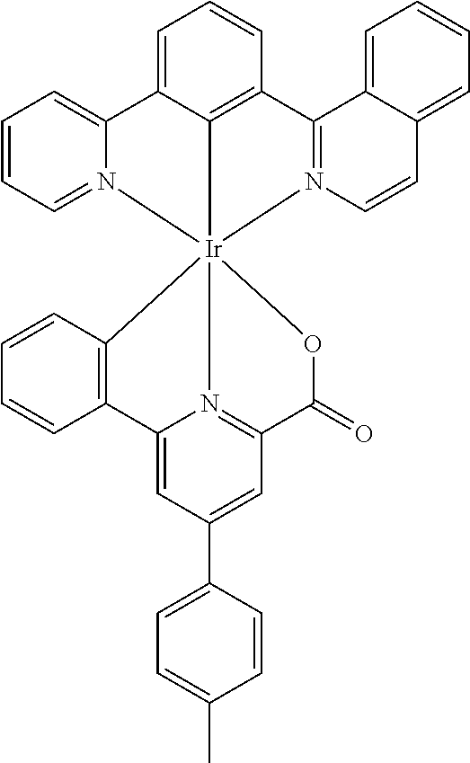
C1=C(C2=CC3=N4C(=C2)C2=C(C=CC=C2)[Ir]425(OC3=O)C3=C(C=CC=C3C3=CC=CC=N23)C2=N5C=CC3=CC=CC=C23)C=CC(C)=C1
